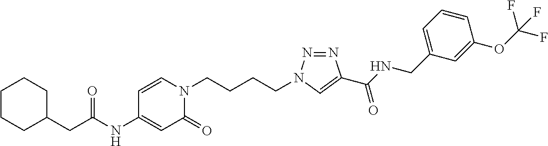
C(C(NC1=CC(=O)N(CCCCN2N=NC(C(NCC3=CC=CC(OC(F)(F)F)=C3)=O)=C2)C=C1)=O)C1CCCCC1
